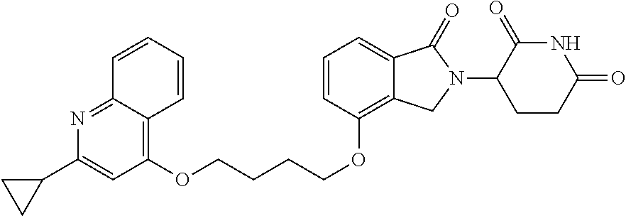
C1=CC(OCCCCOC2=C3C(=NC(C4CC4)=C2)C=CC=C3)=C2C(=C1)C(=O)N(C1C(=O)NC(=O)CC1)C2
